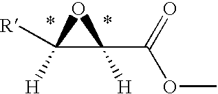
C1([R])([H])C(C(OC)=O)([H])O1
